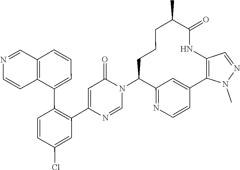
C1=NC(C2=C(C3=CC=CC4=C3C=CN=C4)C=CC(Cl)=C2)=CC(=O)N1C1C2=NC=CC(=C2)C2=C(C=NN2C)NC(=O)C(C)CCC1
